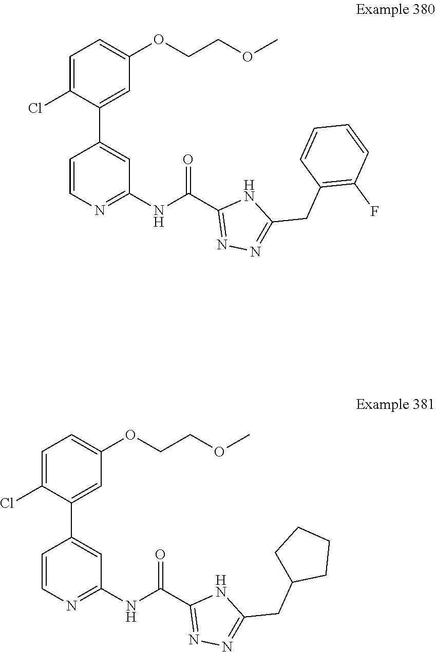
C1(NC(C2=NN=C(CC3=C(F)C=CC=C3)N2)=O)=NC=CC(C2=CC(OCCOC)=CC=C2Cl)=C1.N1C(C(NC2=NC=CC(C3=CC(OCCOC)=CC=C3Cl)=C2)=O)=NN=C1CC1CCCC1
